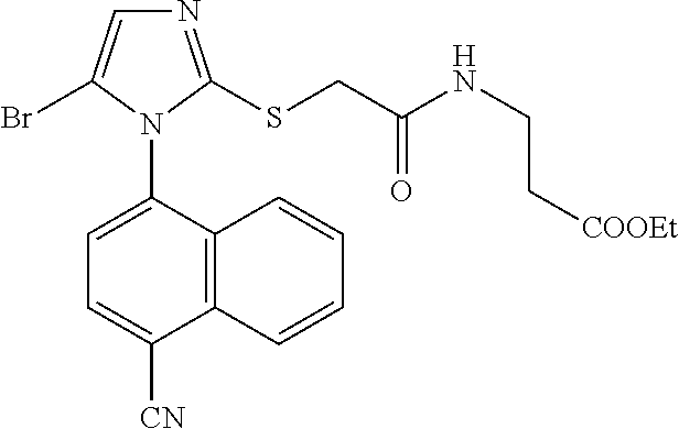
C12=C(C(N3C(Br)=CN=C3SCC(NCC[COOEt])=O)=CC=C1[CN])C=CC=C2
